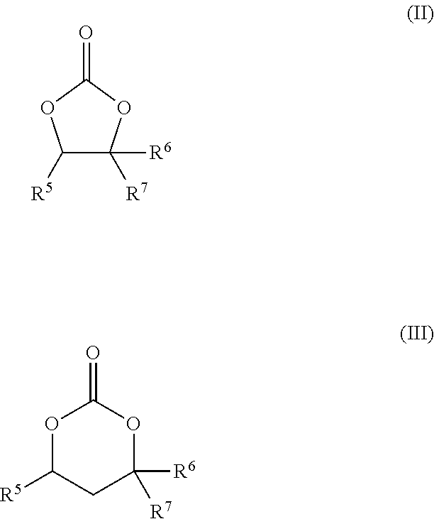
C1([R5])C([R7])([R6])OC(=O)O1.O1C([R5])CC([R7])([R6])OC1=O
